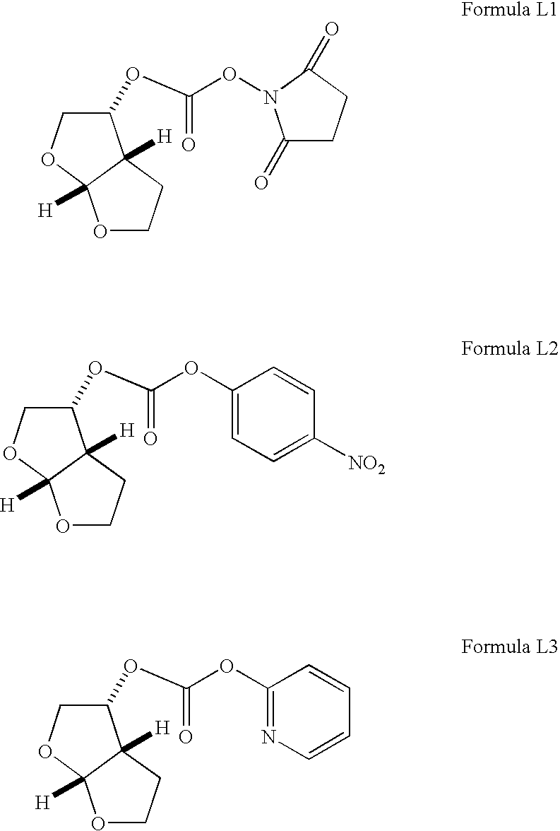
O1CCC2([H])C1([H])OCC2OC(ON1C(=O)CCC1=O)=O.O1CCC2([H])C1([H])OCC2OC(OC1=CC=C([NO2])C=C1)=O.O1CCC2([H])C1([H])OCC2OC(OC1=NC=CC=C1)=O
